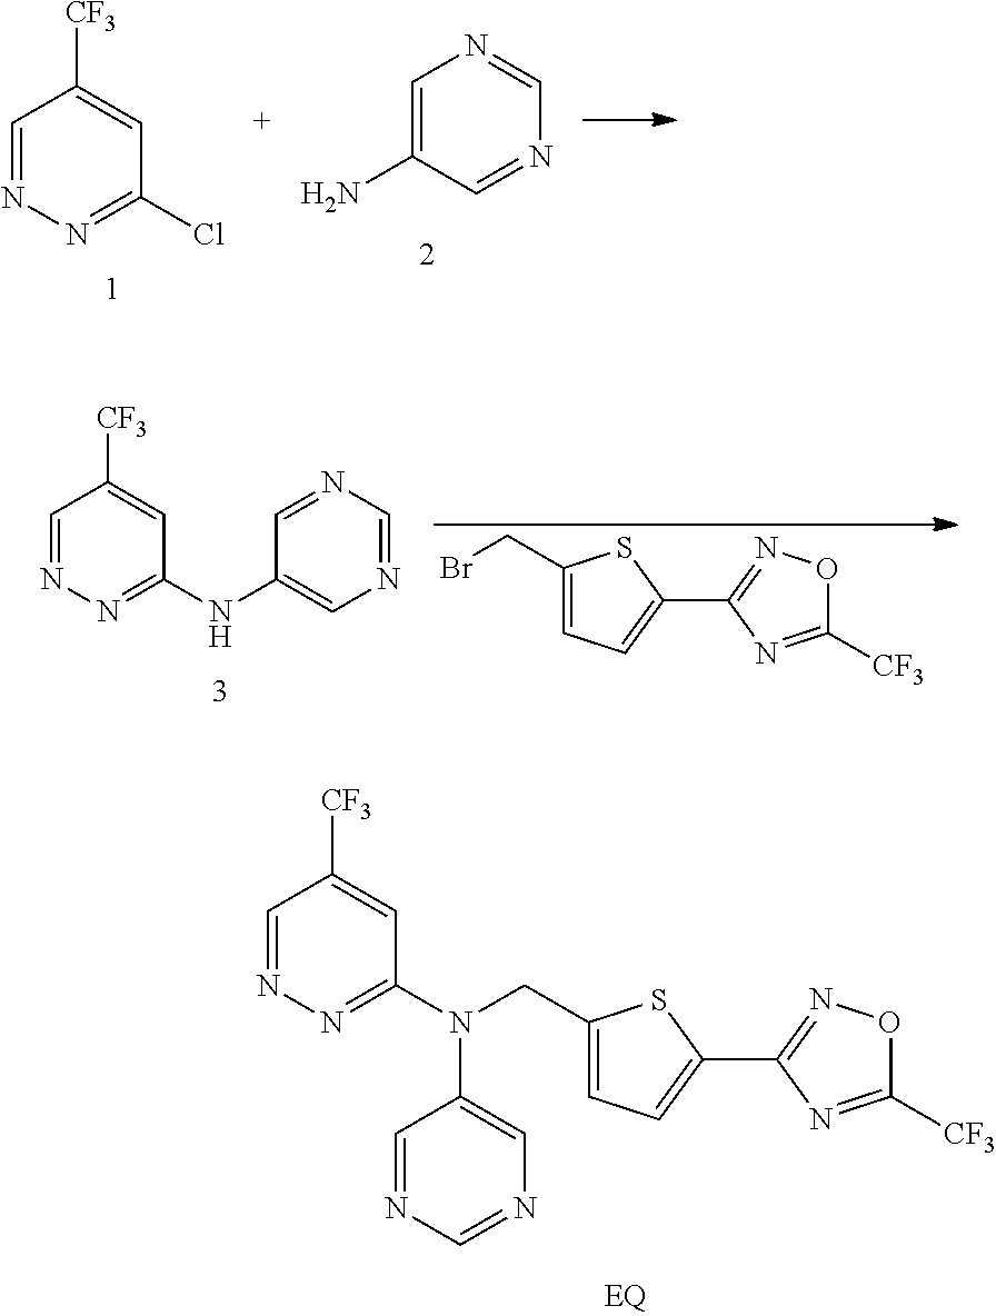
C1=NN=C(Cl)C=C1[CF3].C1=C(N)C=NC=N1.C1=NN=C(NC2=CN=CN=C2)C=C1[CF3].BrCC1=CC=C(C2=NOC([CF3])=N2)S1.C1=NN=C(N(CC2=CC=C(C3=NOC([CF3])=N3)S2)C2=CN=CN=C2)C=C1[CF3]
